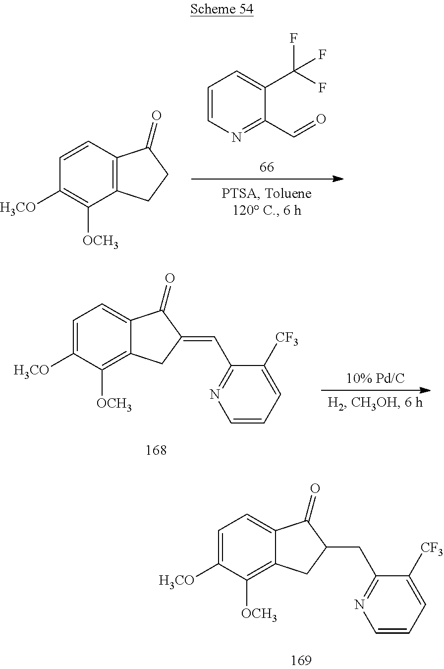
C12=C(C=CC([H3CO])=C1[OCH3])C(=O)CC2.C1=CN=C(C=O)C(C(F)(F)F)=C1.C12=C([OCH3])C([H3CO])=CC=C1C(=O)C(=CC1=NC=CC=C1[CF3])C2.C12=C([OCH3])C([H3CO])=CC=C1C(=O)C(CC1=NC=CC=C1[CF3])C2
